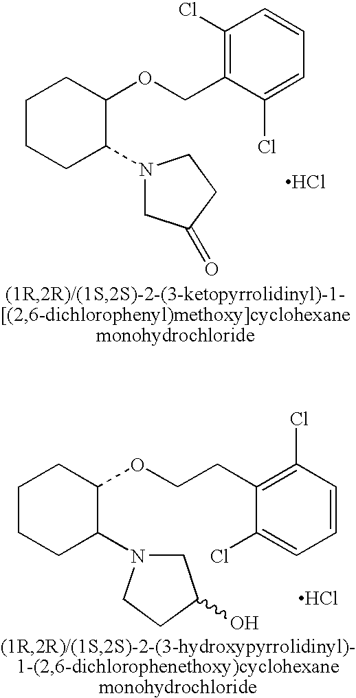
Cl.C1CCC(N2CC(=O)CC2)C(OCC2=C(Cl)C=CC=C2Cl)C1.Cl.C1CCC(N2CC(O)CC2)C(OCCC2=C(Cl)C=CC=C2Cl)C1
